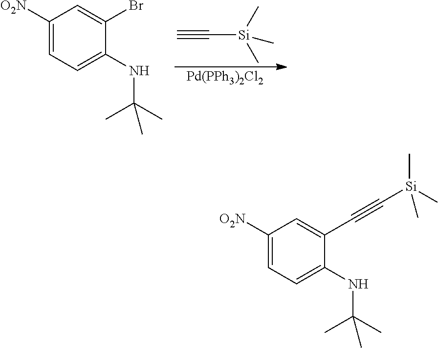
C#C[Si](C)(C)C.[Pd(PPh3)2Cl2].C1([O2N])=CC=C(NC(C)(C)C)C(Br)=C1.C1([O2N])=CC=C(NC(C)(C)C)C(C#C[Si](C)(C)C)=C1
